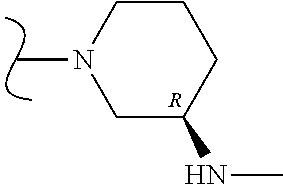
C1C(NC)CCCN1C.[R]
